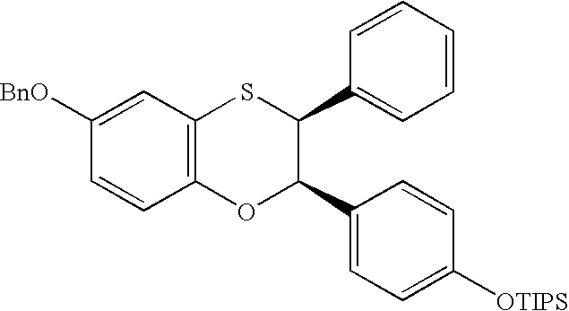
C1([BnO])=CC2=C(C=C1)OC(C1=CC=C([OTIPS])C=C1)C(C1=CC=CC=C1)S2
